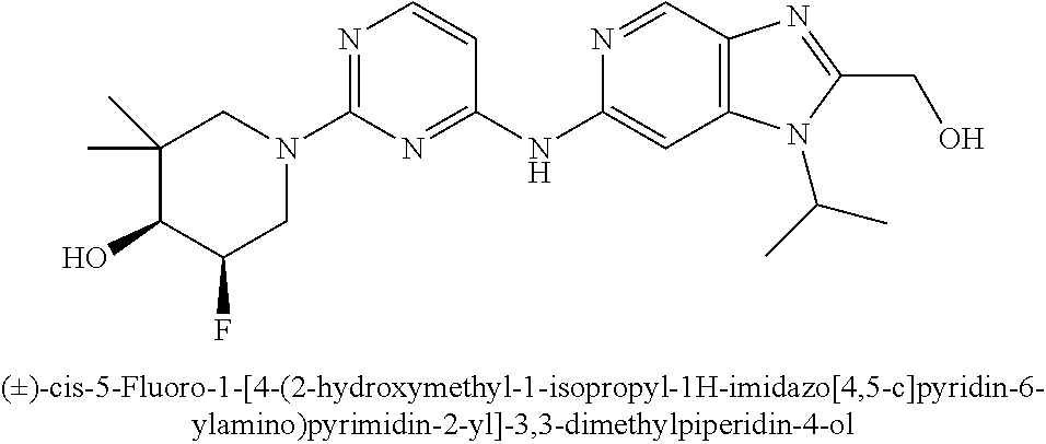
C(C1=NC2=C(N1C(C)C)C=C(NC1=NC(N3CC(F)C(O)C(C)(C)C3)=NC=C1)N=C2)O
